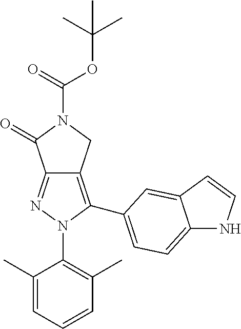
C12=NN(C3=C(C)C=CC=C3C)C(C3=CC=C4NC=CC4=C3)=C1CN(C(OC(C)(C)C)=O)C2=O
